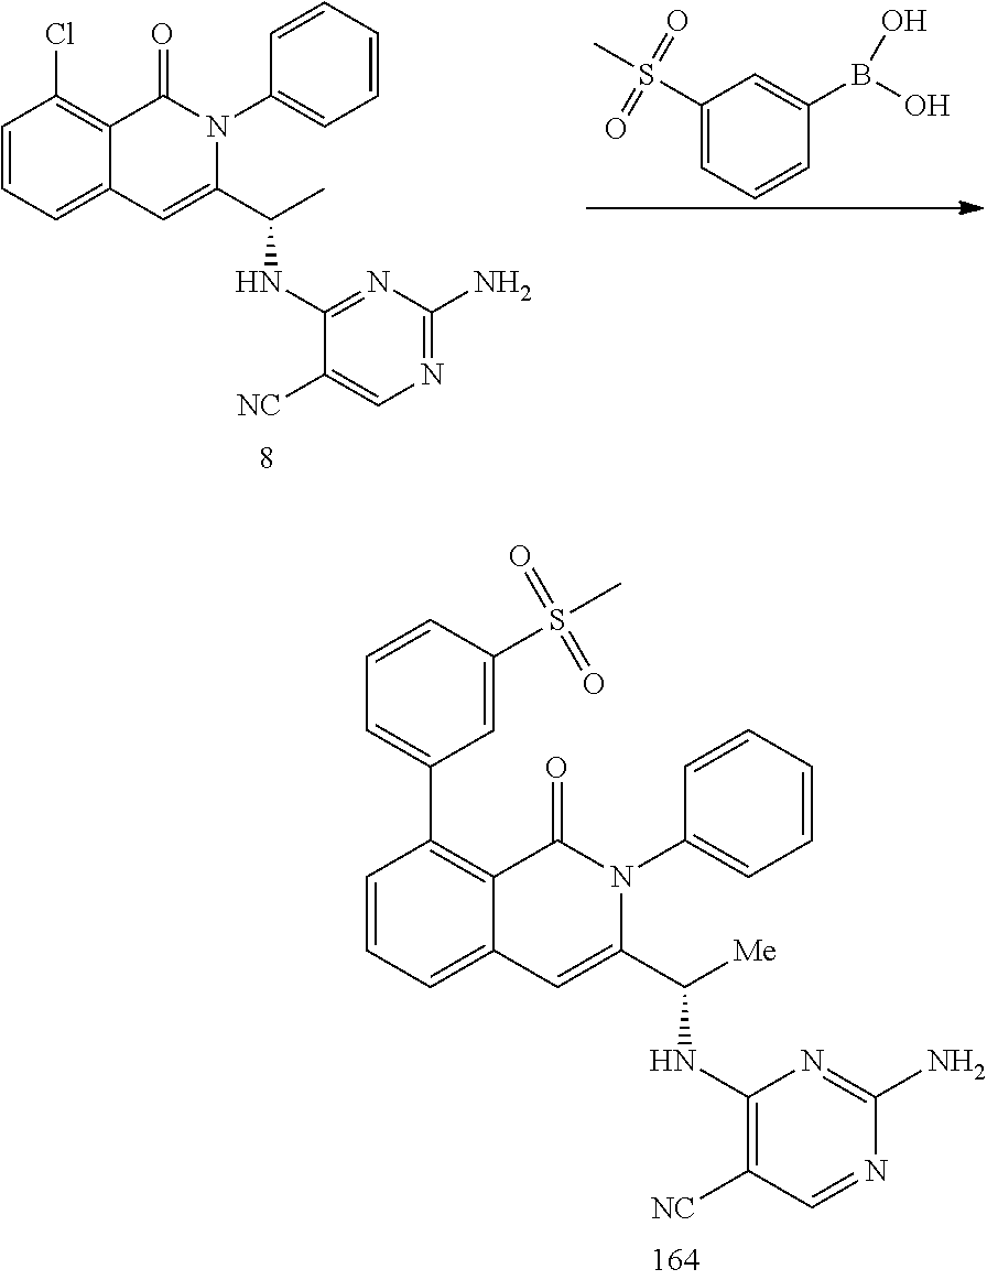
C1(S(=O)(=O)C)=CC=CC(B(O)O)=C1.ClC1=C2C(=CC=C1)C=C(C(C)NC1=NC(N)=NC=C1[NC])N(C1=CC=CC=C1)C2=O.C1(C2=C3C(=CC=C2)C=C(C([Me])NC2=C([NC])C=NC(N)=N2)N(C2=CC=CC=C2)C3=O)=CC=CC(S(=O)(=O)C)=C1
